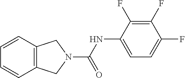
C1=CC2=C(C=C1)CN(C(NC1=CC=C(F)C(F)=C1F)=O)C2
